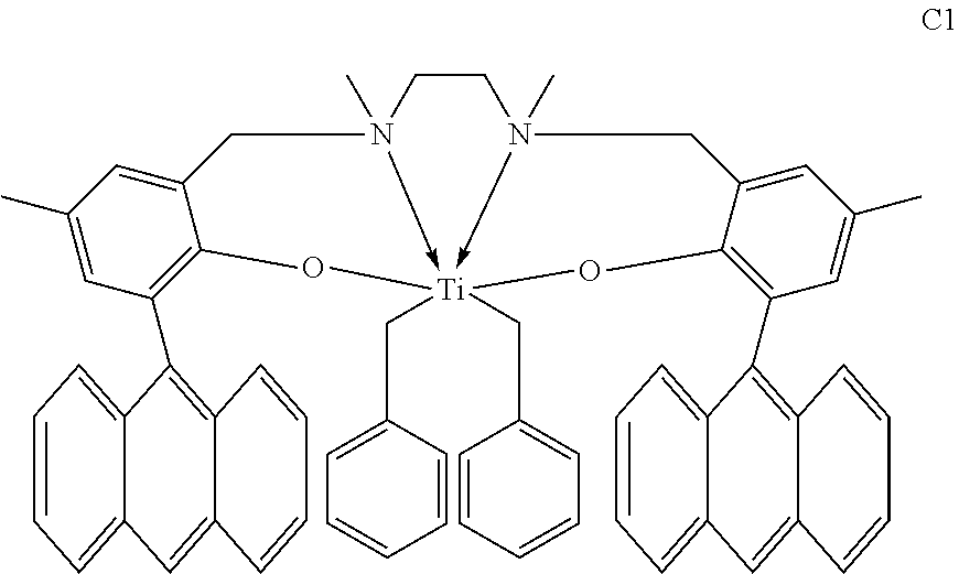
C1=C2C=CC=CC2=C(C2=C3C(=CC(C)=C2)CN2(C)->[Ti]4(CC5=CC=CC=C5)(CC5=CC=CC=C5)(-N(C)(CC5=CC(C)=CC(C6=C7C(=CC8=CC=CC=C86)C=CC=C7)=C5O4)CC2)O3)C2=CC=CC=C12
